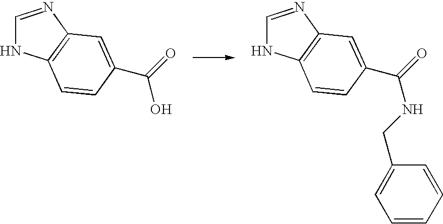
C1=NC2=C(N1)C=CC(C(=O)O)=C2.C1=NC2=C(N1)C=CC(C(=O)NCC1=CC=CC=C1)=C2
